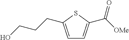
C1=C(CCCO)SC(C([OMe])=O)=C1
